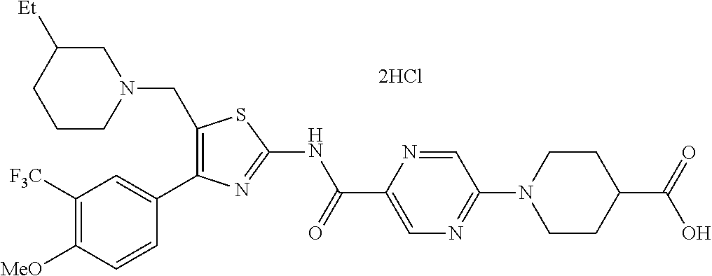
C1([MeO])=C([F3C])C=C(C2=C(CN3CC([Et])CCC3)SC(NC(C3=CN=C(N4CCC(C(=O)O)CC4)C=N3)=O)=N2)C=C1
